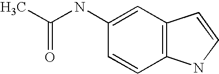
C1=C(NC(C)=O)C=CC2=C1C=CN2
